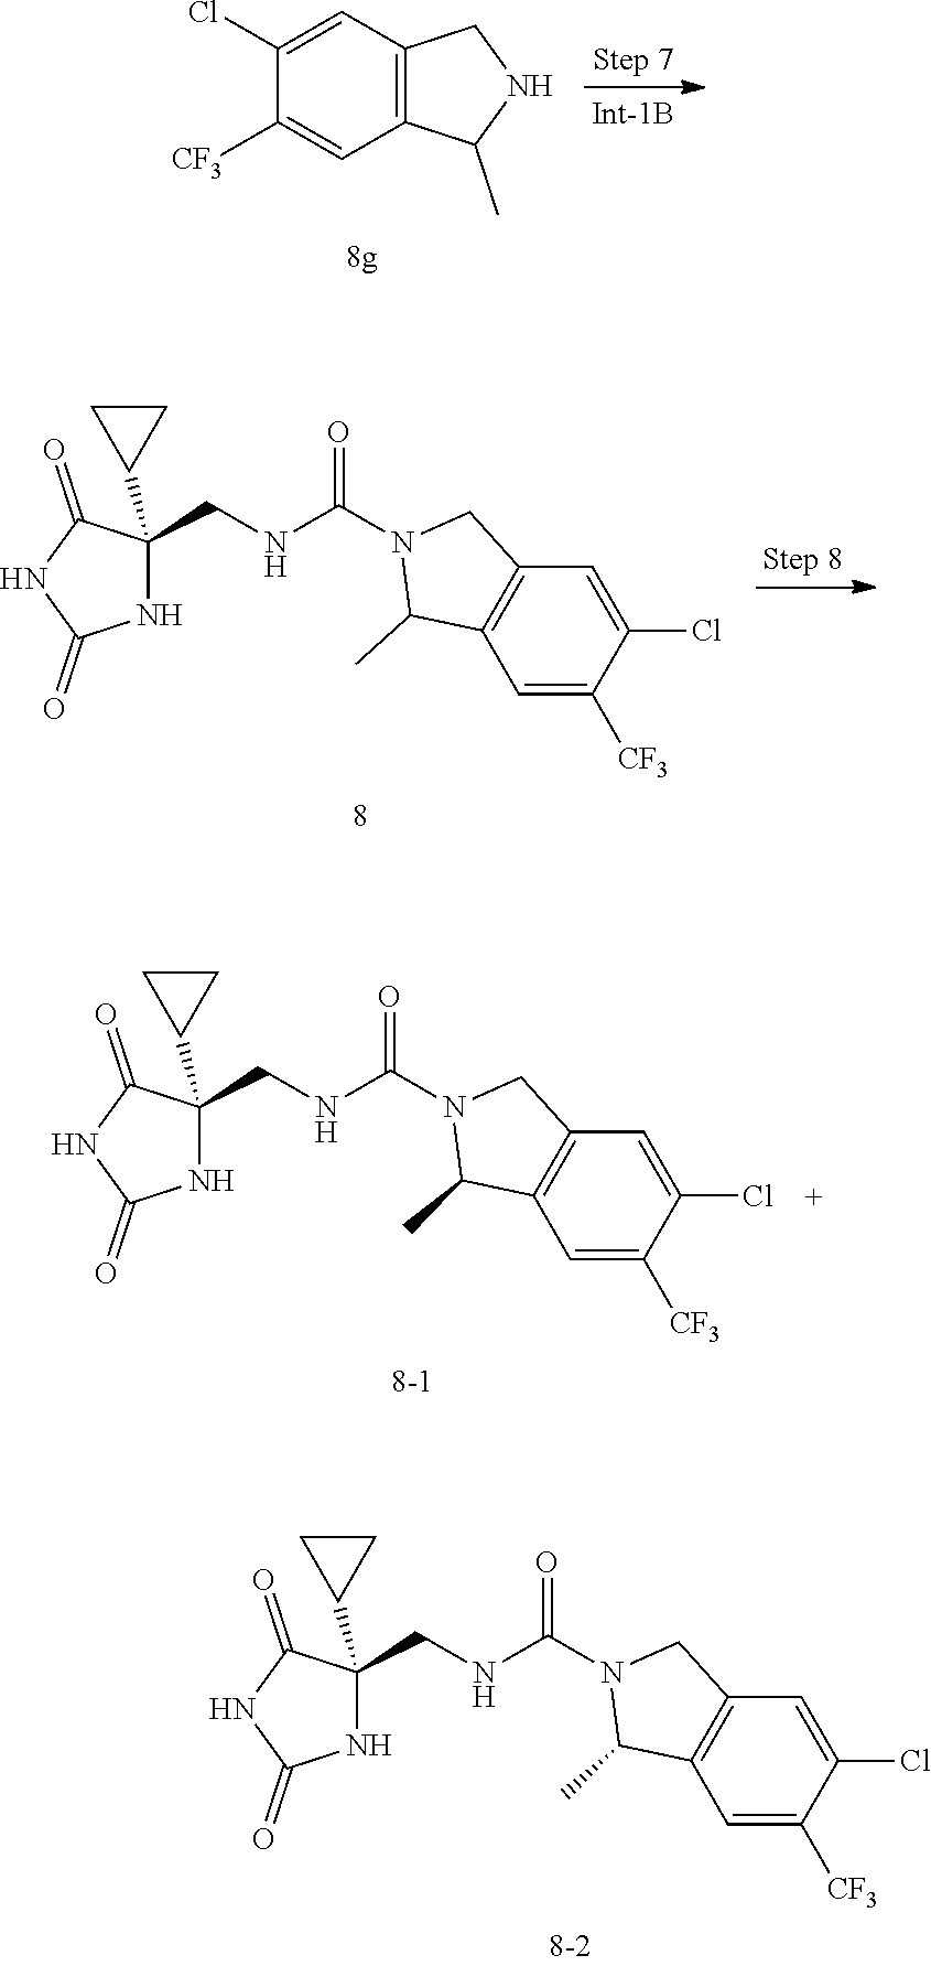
C12=C(C=C([CF3])C(Cl)=C1)C(C)NC2.C1=C([CF3])C(Cl)=CC2=C1C(C)N(C(NCC1(C3CC3)NC(=O)NC1=O)=O)C2.C1=C([CF3])C(Cl)=CC2=C1C(C)N(C(NCC1(C3CC3)NC(=O)NC1=O)=O)C2.C1=C([CF3])C(Cl)=CC2=C1C(C)N(C(NCC1(C3CC3)NC(=O)NC1=O)=O)C2
